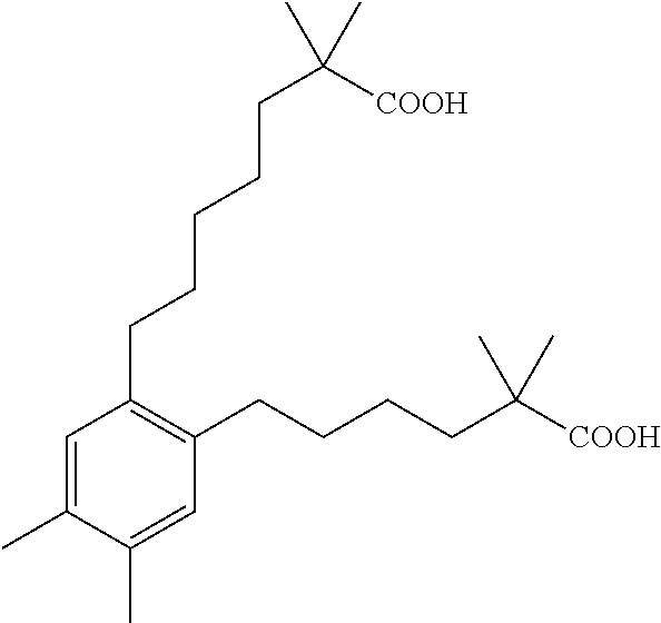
C1=C(C)C(C)=CC(CCCCC([COOH])(C)C)=C1CCCCCC(C)([COOH])C
